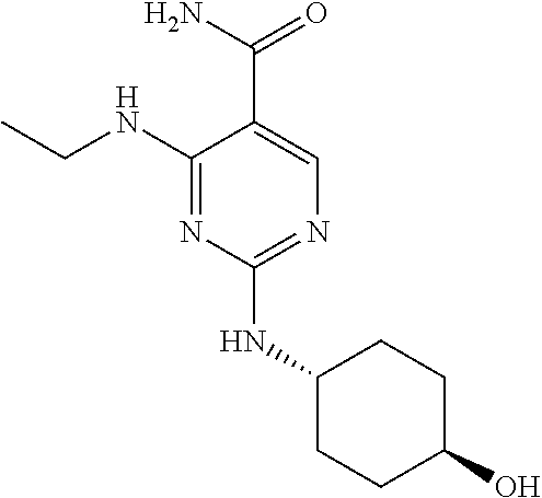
C1(NCC)=NC(NC2CCC(O)CC2)=NC=C1C(N)=O
